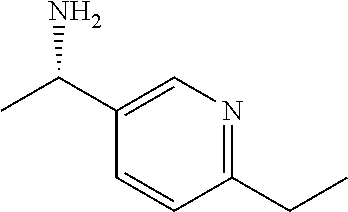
C1(CC)=NC=C(C(C)N)C=C1
